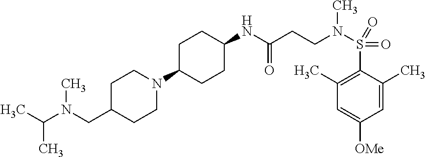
C1=C(C)C(S(N(C)CCC(=O)NC2CCC(N3CCC(CN(C)C(C)C)CC3)CC2)(=O)=O)=C(C)C=C1[OMe]
